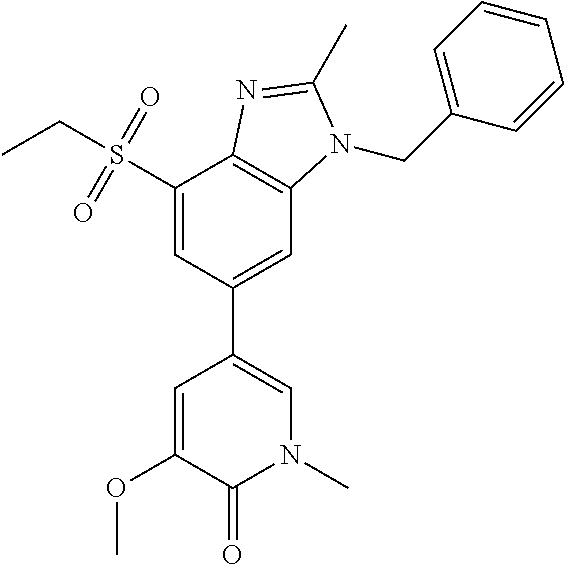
O(C1=CC(C2=CC3=C(C(S(CC)(=O)=O)=C2)N=C(C)N3CC2=CC=CC=C2)=CN(C)C1=O)C
